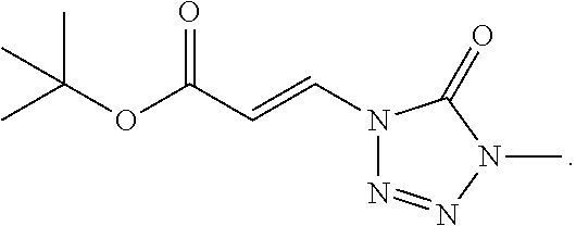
N1(C=CC(OC(C)(C)C)=O)N=NN(C)C1=O
